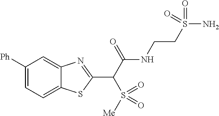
C1=C([Ph])C=C2C(=C1)SC(C(C(NCCS(N)(=O)=O)=O)S(=O)([Me])=O)=N2
